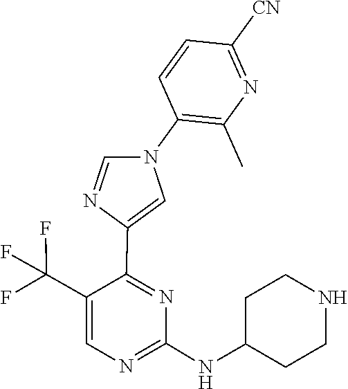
C1(NC2CCNCC2)=NC=C(C(F)(F)F)C(C2=CN(C3=C(C)N=C([CN])C=C3)C=N2)=N1
